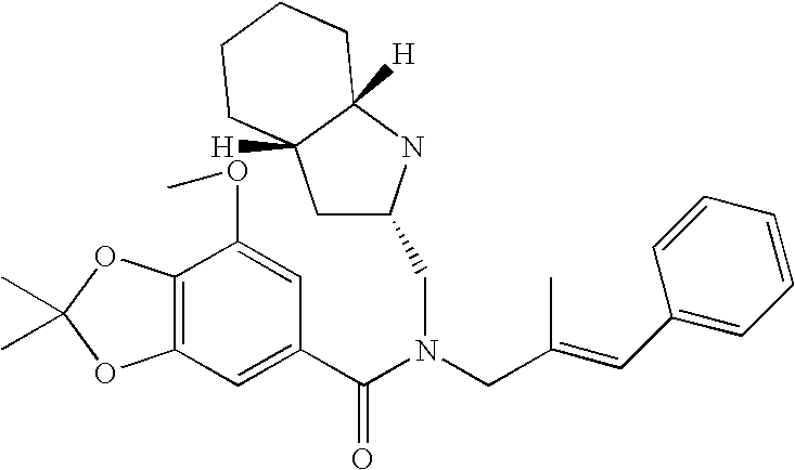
C12=C(OC(C)(C)O1)C(OC)=CC(C(N(CC(=CC1=CC=CC=C1)C)CC1CC3([H])C([H])(N1)CCCC3)=O)=C2
